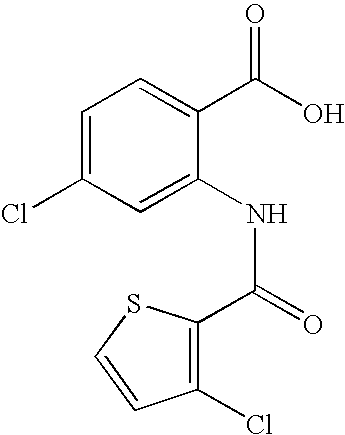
C(=O)(NC1=CC(Cl)=CC=C1C(O)=O)C1=C(Cl)C=CS1
